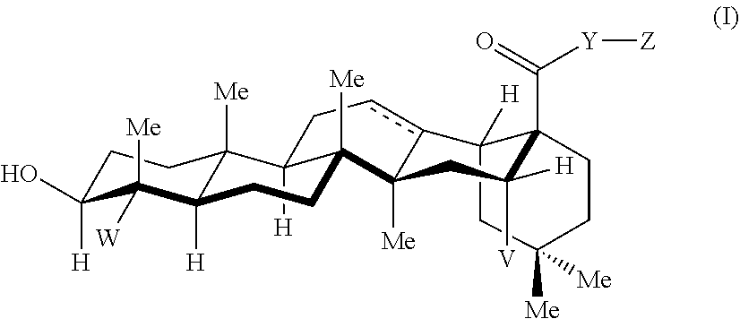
C1C([H])(O)C([Me])([W])C2([H])C([Me])(C1)C1([H])C([Me])(C3([Me])c(cC1)C1([H])C(C(=O)[Y][Z])(CCC([Me])([Me])C1)C([H])([V])C3)CC2
